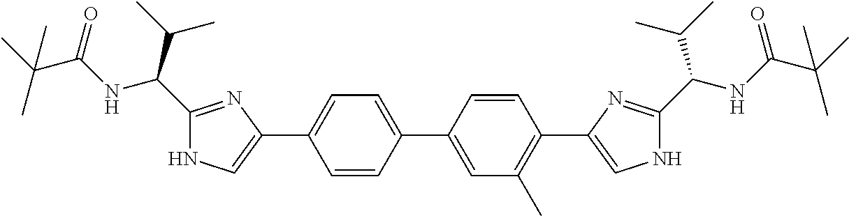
C1(C(C(C)C)NC(C(C)(C)C)=O)=NC(C2=CC=C(C3=CC(C)=C(C4=CNC(C(NC(C(C)(C)C)=O)C(C)C)=N4)C=C3)C=C2)=CN1
